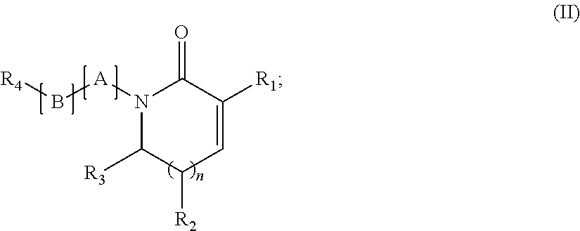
N1([A]B[R4])C([R3])C([R2])C=C([R1])C1=O
